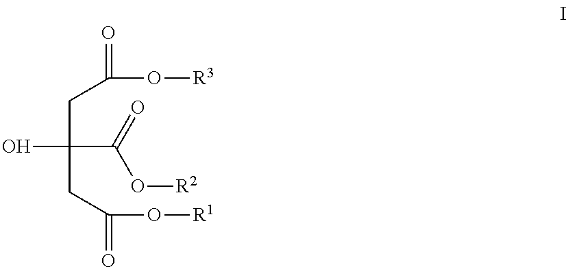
OC(CC(=O)O[R3])(CC(=O)O[R1])C(=O)O[R2]
